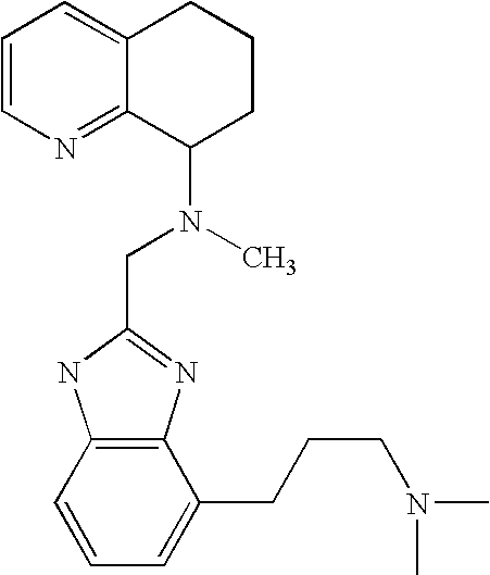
C1=CN=C2C(=C1)CCCC2N(C)CC1=NC2=C(N1)C=CC=C2CCCN(C)C
